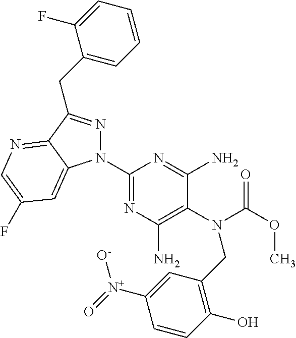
C1(N2N=C(CC3=CC=CC=C3F)C3=NC=C(F)C=C23)=NC(N)=C(N(C(OC)=O)CC2=C(O)C=CC([N+](=O)[O-])=C2)C(N)=N1
